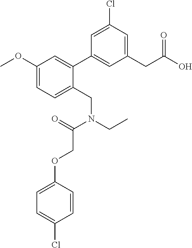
C1(CC(O)=O)=CC(Cl)=CC(C2=CC(OC)=CC=C2CN(CC)C(=O)COC2=CC=C(Cl)C=C2)=C1
